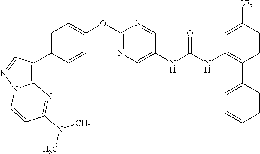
C1=C(C2=C3N(N=C2)C=CC(N(C)C)=N3)C=CC(OC2=NC=C(NC(NC3=C(C4=CC=CC=C4)C=CC([CF3])=C3)=O)C=N2)=C1
